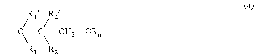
CC([R1])([R1])C([R2])([R2])C[ORa]
